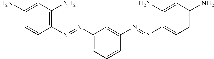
C1(N=NC2=CC=CC(N=NC3=CC=C(N)C=C3N)=C2)=C(N)C=C(N)C=C1
